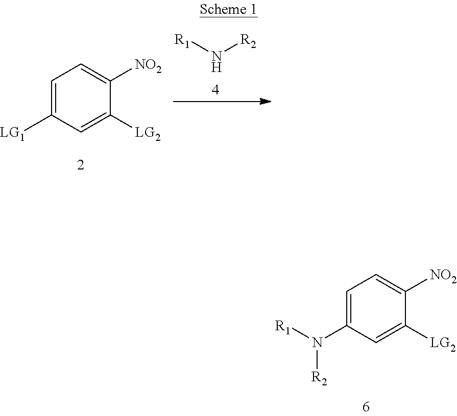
C1=C([LG1])C=C([LG2])C([NO2])=C1.[R1]N[R2].C1=C(N([R1])[R2])C=C([LG2])C([NO2])=C1
